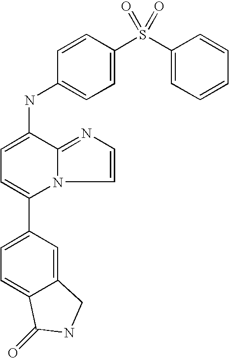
C1(C2=CC=C3C(=C2)CNC3=O)=CC=C(NC2=CC=C(S(C3=CC=CC=C3)(=O)=O)C=C2)C2=NC=CN12
